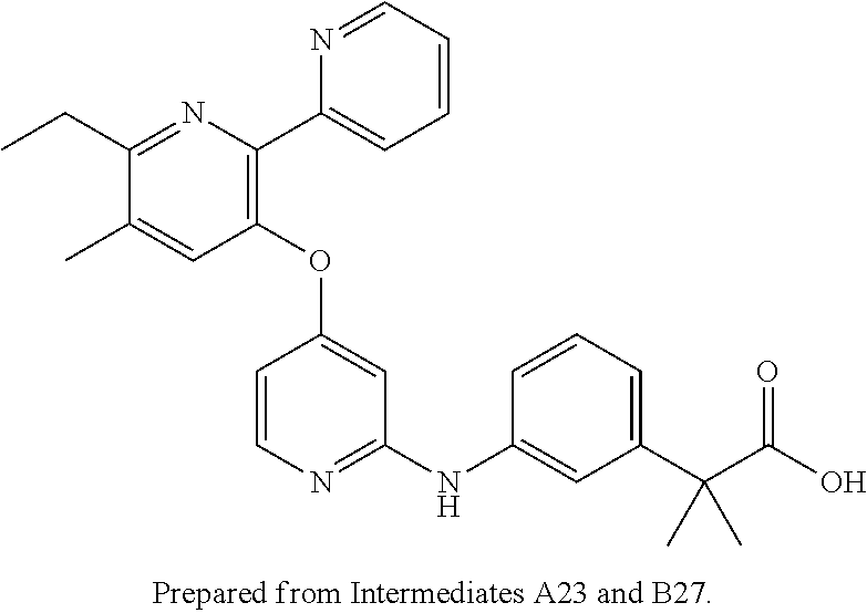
C1(OC2=CC(NC3=CC(C(C(O)=O)(C)C)=CC=C3)=NC=C2)=C(C2=CC=CC=N2)N=C(CC)C(C)=C1
